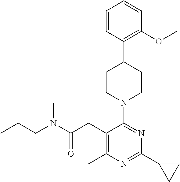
C1=CC(C2CCN(C3=NC(C4CC4)=NC(C)=C3CC(N(CCC)C)=O)CC2)=C(OC)C=C1
